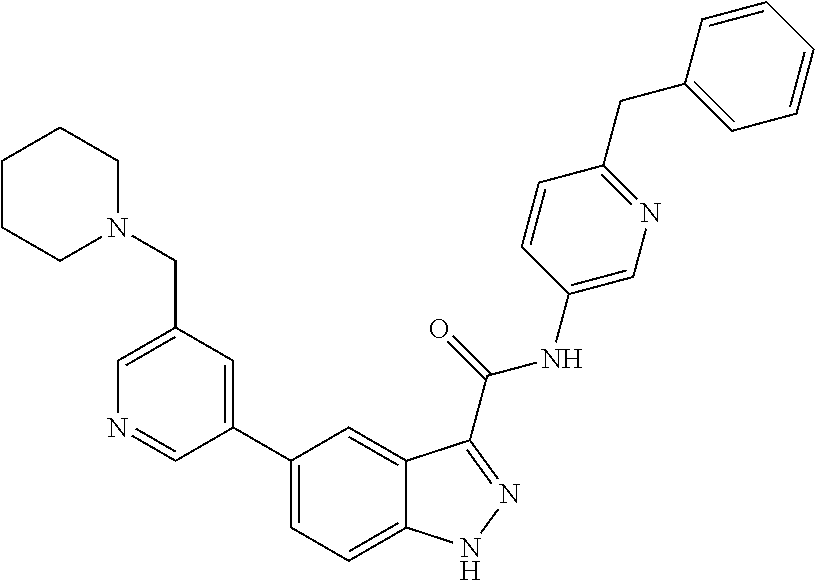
C1(CN2CCCCC2)=CN=CC(C2=CC=C3C(=C2)C(C(NC2=CN=C(CC4=CC=CC=C4)C=C2)=O)=NN3)=C1
